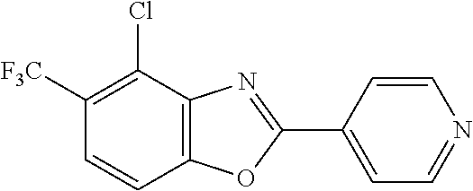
C1([F3C])=C(Cl)C2=C(C=C1)OC(C1=CC=NC=C1)=N2
